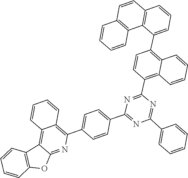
C1=CC2=C3C4=C(OC3=NC(C3=CC=C(C5=NC(C6=CC=CC=C6)=NC(C6=C7C(=C(C8=CC=CC9=C8C8=C(C=C9)C=CC=C8)C=C6)C=CC=C7)=N5)C=C3)=C2C=C1)C=CC=C4
